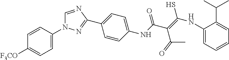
C1=CC(N2C=NC(C3=CC=C(NC(C(=C(NC4=CC=CC=C4C(C)C)S)C(C)=O)=O)C=C3)=N2)=CC=C1[F3CO]
